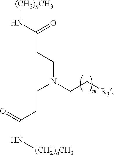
C(=O)(N[(CH2)nCH3])CCN(CC[R3])CCC(N[(CH2)nCH3])=O
